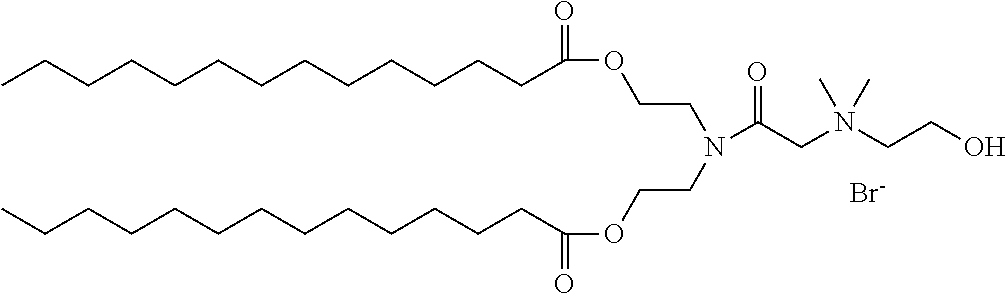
CCCCCCCCCCCCCC(OCCN(CCOC(CCCCCCCCCCCCC)=O)C(CN(CCO)(C)C)=O)=O.[Br-]
